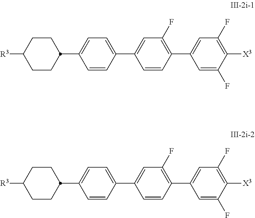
C1(C2CCC([R3])CC2)=CC=C(C2=CC(F)=C(C3=CC(F)=C([X3])C(F)=C3)C=C2)C=C1.C1(C2CCC([R3])CC2)=CC=C(C2=CC(F)=C(C3=CC(F)=C([X3])C(F)=C3)C=C2)C=C1
